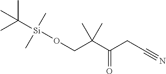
CC([Si](OCC(C(CC#N)=O)(C)C)(C)C)(C)C
